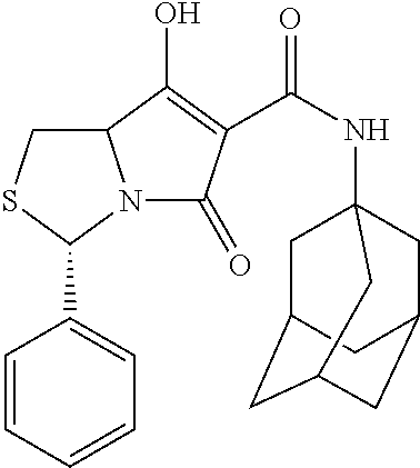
C12CSC(C3=CC=CC=C3)N1C(=O)C(C(=O)NC13CC4CC(CC(C1)C4)C3)=C2O
